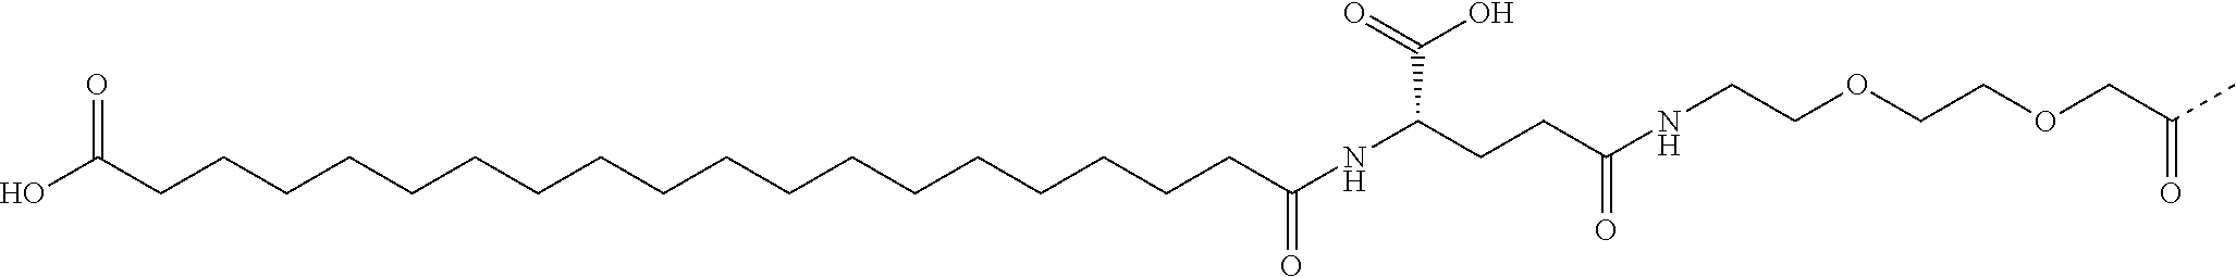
OC(CCCCCCCCCCCCCCCCCCC(=O)NC(C(=O)O)CCC(=O)NCCOCCOCC(C)=O)=O
